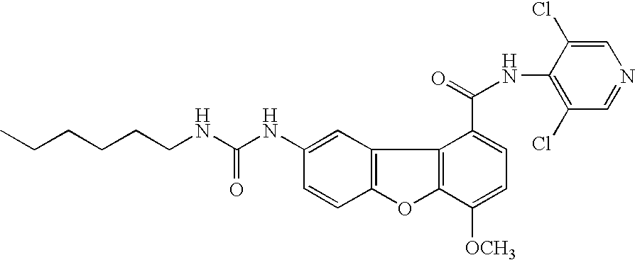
C12=C(C=C(NC(=O)NCCCCCC)C=C1)C1=C(O2)C([OCH3])=CC=C1C(=O)NC1=C(Cl)C=NC=C1Cl
